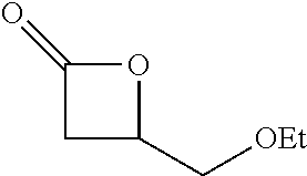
C1C(C[OEt])OC1=O
